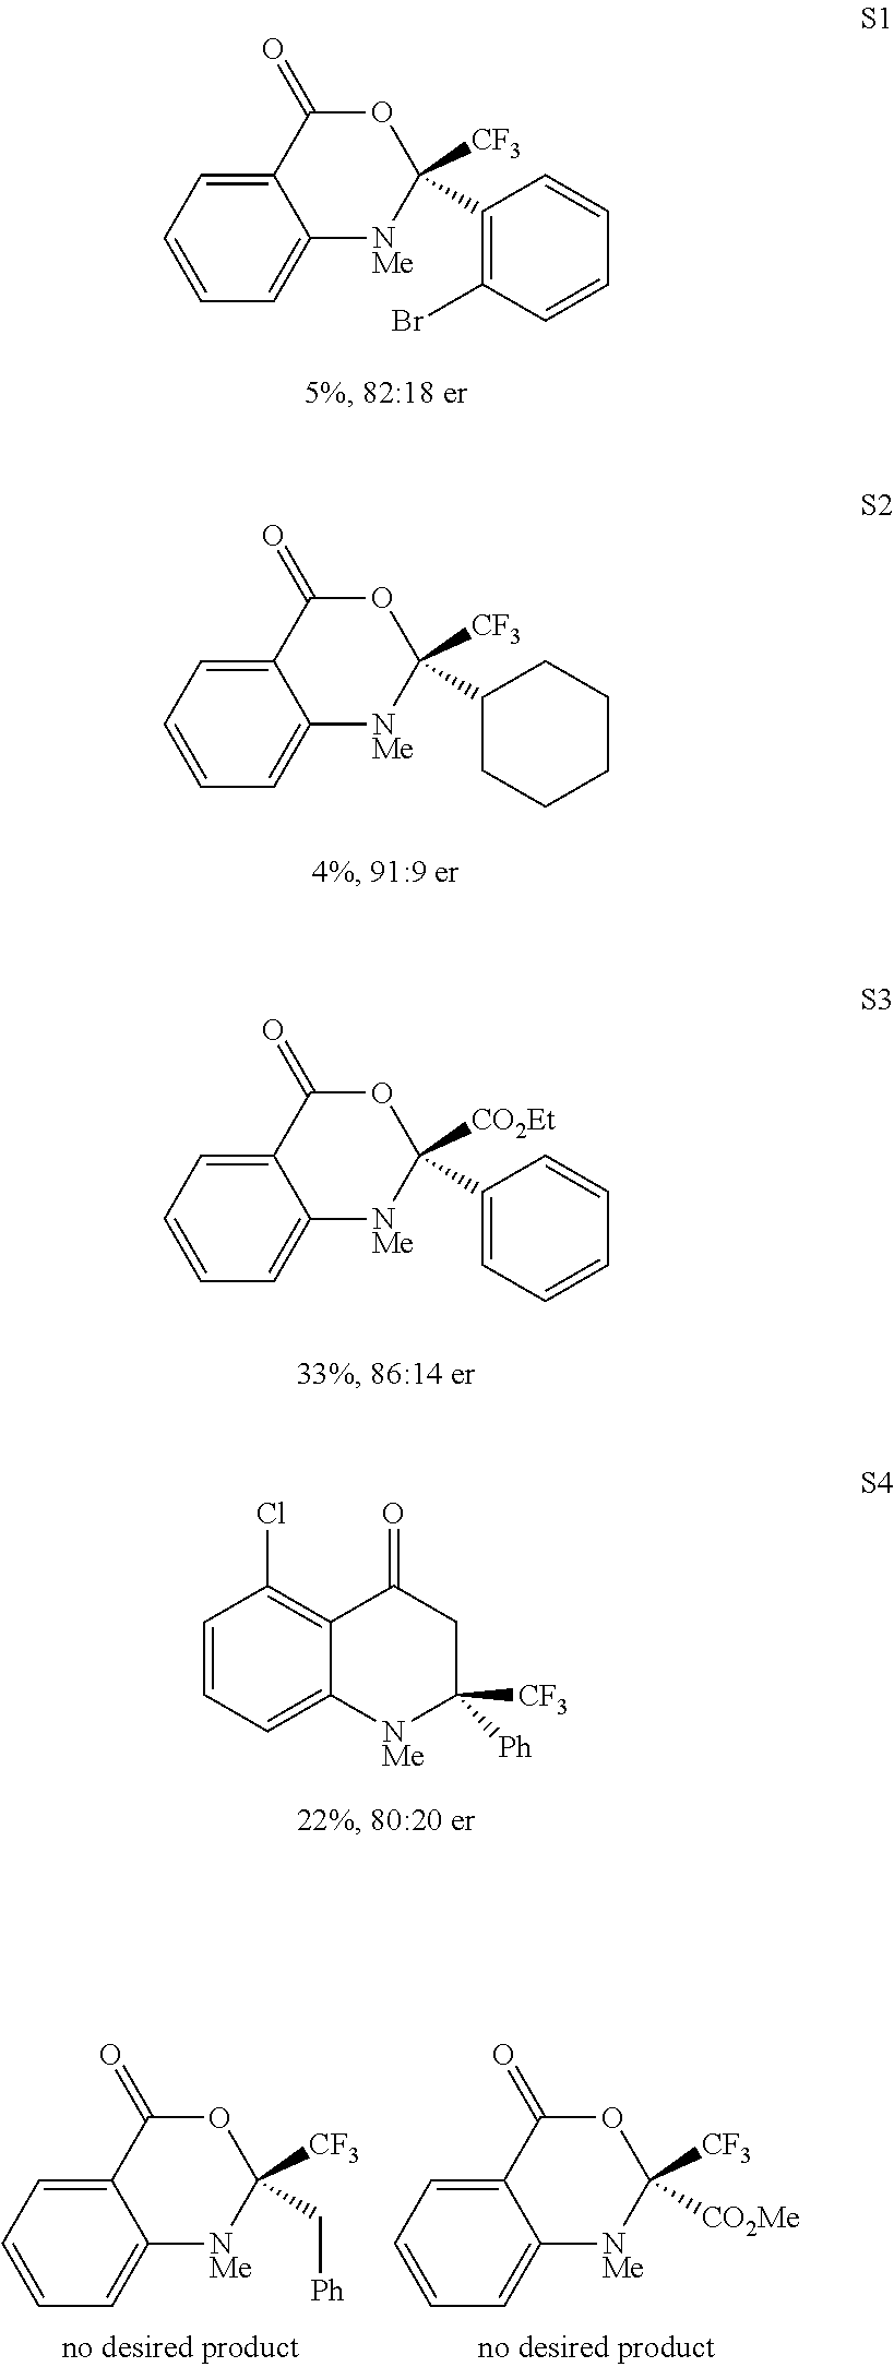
C1=CC=C2C(=C1)C(=O)OC([CF3])(C1=C(Br)C=CC=C1)[NMe]2.C1=CC=C2C(=C1)C(=O)OC([CF3])(C1CCCCC1)[NMe]2.C1=CC=C2C(=C1)C(=O)OC([CO2Et])(C1=CC=CC=C1)[NMe]2.C1=CC=C2C(=C1Cl)C(=O)CC([Ph])([CF3])[NMe]2.C1=CC=C2C(=C1)C(=O)OC([CF3])(C[Ph])[NMe]2.C1=CC=C2C(=C1)C(=O)OC([CF3])([CO2Me])[NMe]2
